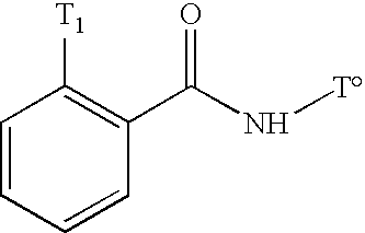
C1=CC=CC(C(N[T])=O)=C1[T1]
